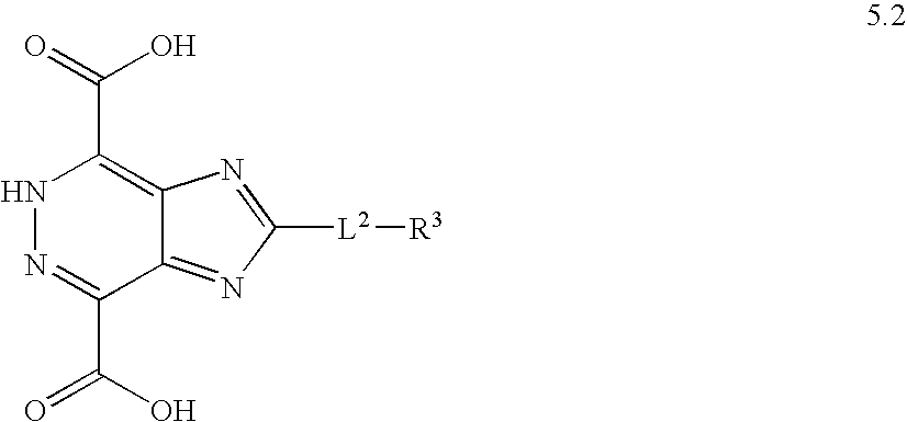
N1N=C(C(=O)O)C2=NC([L2][R3])=NC2=C1C(=O)O
